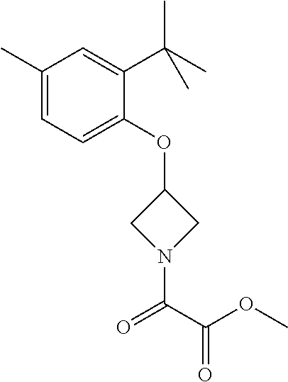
C1(C)=CC=C(OC2CN(C(C(OC)=O)=O)C2)C(C(C)(C)C)=C1
